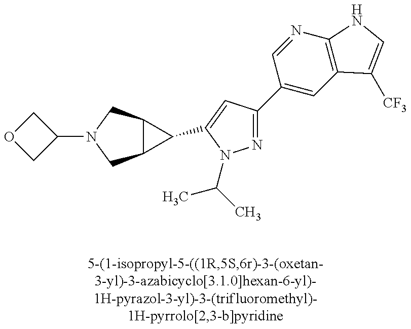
C12C(CN(C3COC3)C1)C2C1=CC(C2=CC3=C(N=C2)NC=C3[CF3])=NN1C(C)C
